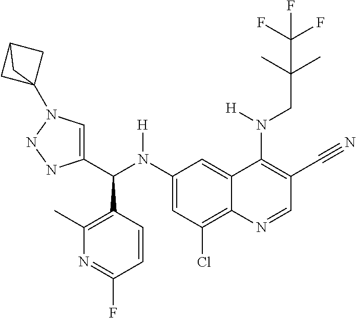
C1(N(C(C2=CN(C34CC(C3)C4)NN2)C2=C(C)N=C(F)C=C2)[H])=CC(Cl)=C2C(=C1)C(N(CC(C)(C)C(F)(F)F)[H])=C(C#N)C=N2
